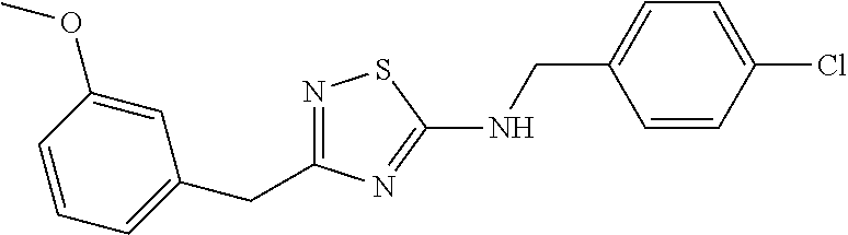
N1=C(CC2=CC=CC(OC)=C2)N=C(NCC2=CC=C(Cl)C=C2)S1
